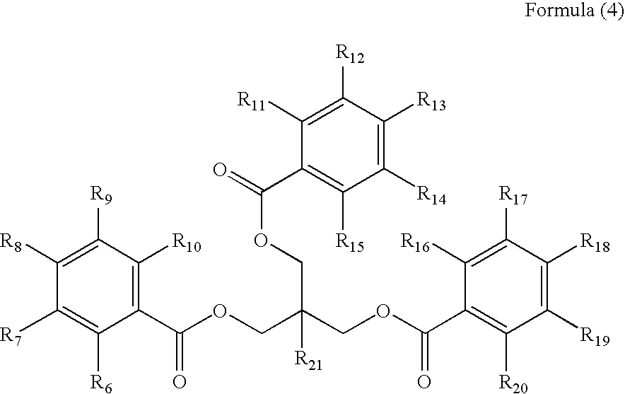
C1(C(OCC(COC(C2=C([R20])C([R19])=C([R18])C([R17])=C2[R16])=O)(COC(C2=C([R15])C([R14])=C([R13])C([R12])=C2[R11])=O)[R21])=O)=C([R10])C([R9])=C([R8])C([R7])=C1[R6]
